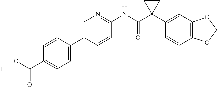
C1=C(C2=CC=C(C(=O)O)C=C2)C=CC(NC(C2(C3=CC4=C(C=C3)OCO4)CC2)=O)=N1.[H]
